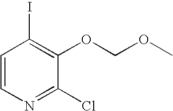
C1=CN=C(Cl)C(OCOC)=C1I
